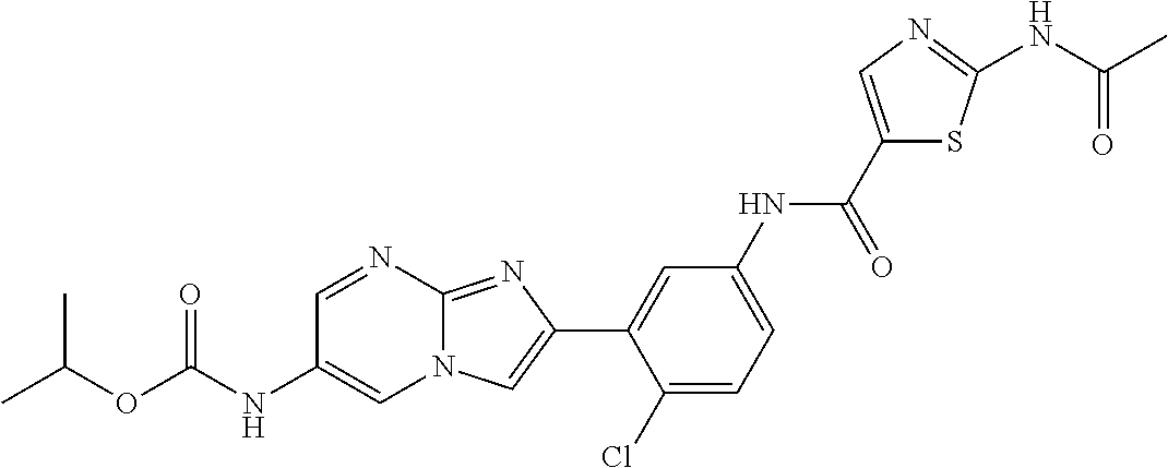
C1=NC2=NC(C3=CC(NC(C4=CN=C(NC(C)=O)S4)=O)=CC=C3Cl)=CN2C=C1NC(OC(C)C)=O
